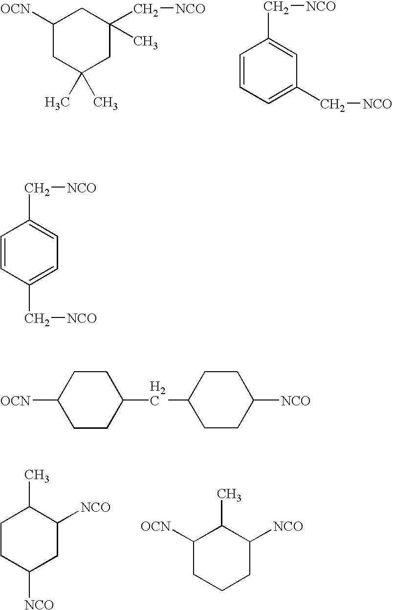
C1([OCN])CC(C)(C)CC(C[NCO])(C)C1.C1=CC=C(C[NCO])C=C1C[NCO].C1CC([NCO])CC([NCO])C1C.C1([OCN])CCCC([NCO])C1C.C1=CC(C[NCO])=CC=C1C[NCO].[OCN]C1CCC(CC2CCC([NCO])CC2)CC1
